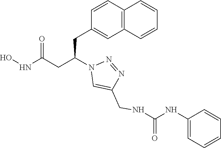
C1(CC(CC(NO)=O)N2C=C(CNC(=O)NC3=CC=CC=C3)N=N2)=CC2=C(C=C1)C=CC=C2
